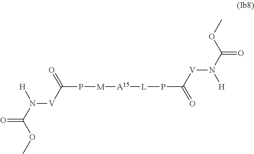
C(P[M][A15][L]PC(=O)[V]N(C(OC)=O)[H])([V]N(C(OC)=O)[H])=O
